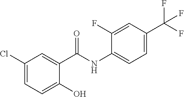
C1(Cl)=CC=C(O)C(C(NC2=CC=C(C(F)(F)F)C=C2F)=O)=C1
